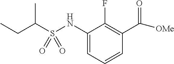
C(C)(CC)S(NC1=CC=CC(C([OMe])=O)=C1F)(=O)=O
